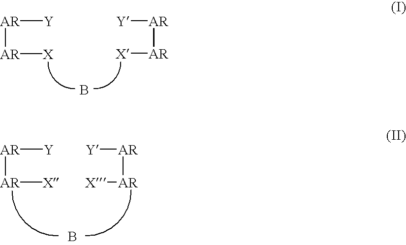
[AR]([Y])[AR][X].[Y][AR][AR][X].B.[AR]([Y])[AR][X].[Y][AR][AR][X].B
